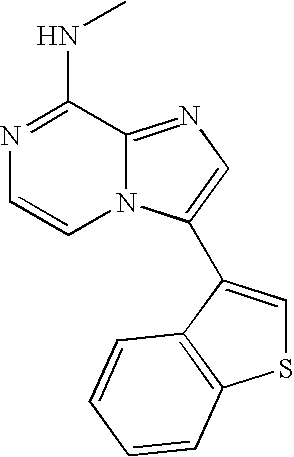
C1(NC)=NC=CN2C1=NC=C2C1=CSC2=C1C=CC=C2
